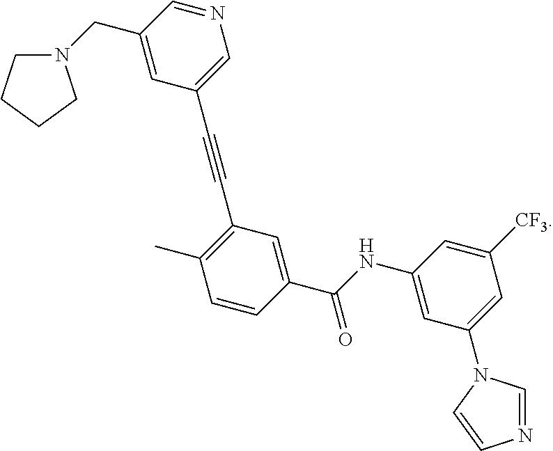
N1=CC(CN2CCCC2)=CC(C#CC2=C(C)C=CC(C(NC3=CC(N4C=CN=C4)=CC([CF3])=C3)=O)=C2)=C1
